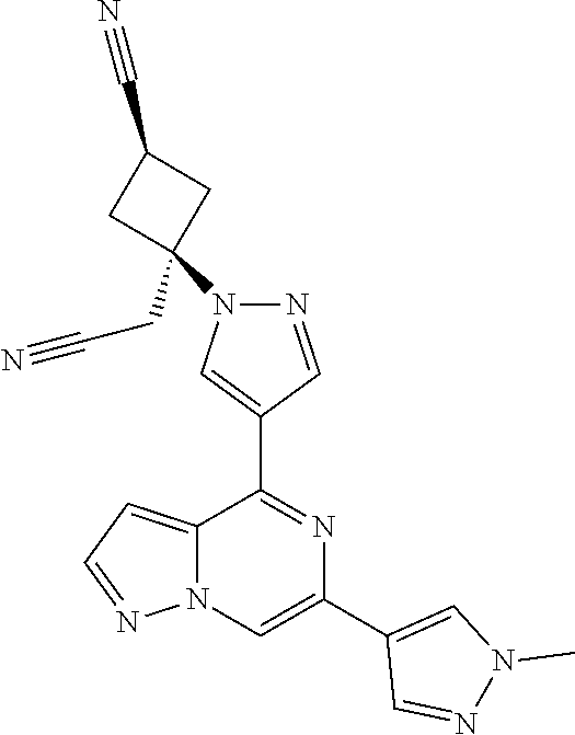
C12=CC=NN1C=C(C1=CN(C)N=C1)N=C2C1=CN(C2(CC#N)CC(C#N)C2)N=C1
